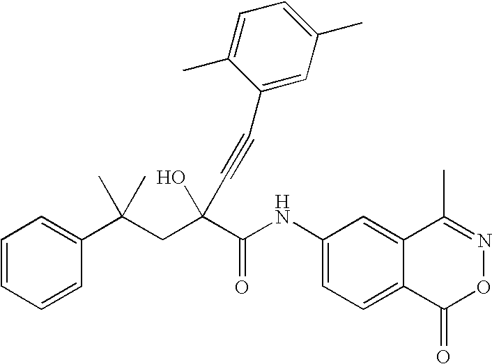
C1=CC=CC(C(CC(C(NC2=CC=C3C(=C2)C(C)=NOC3=O)=O)(O)C#CC2=CC(C)=CC=C2C)(C)C)=C1
